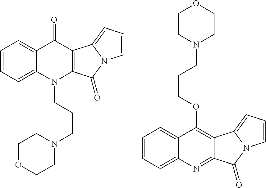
C1=CC=C2C(=C1)C(=O)C1=C(N2CCCN2CCOCC2)C(=O)N2C1=CC=C2.C1=CC=C2C(=C1)C(OCCCN1CCOCC1)=C1C(=N2)C(=O)N2C1=CC=C2
